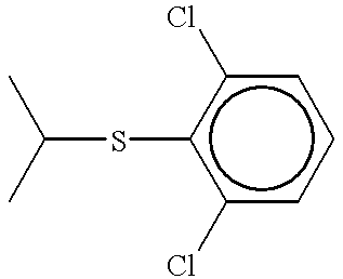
C(Sc1c(Cl)cccc1Cl)(C)C
